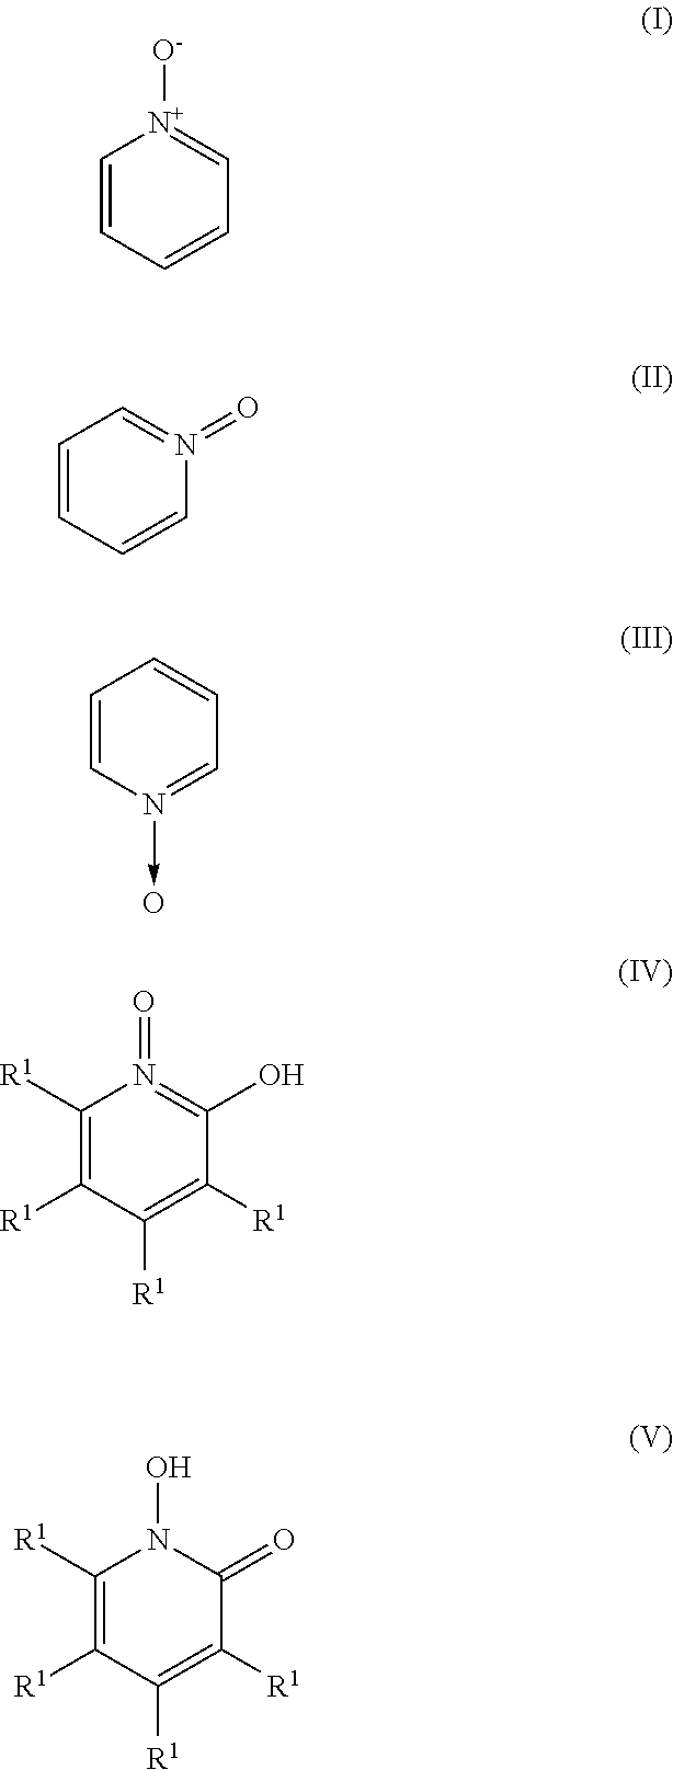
C1=CC=CC=[N+]1[O-].C1=CC=CN(=O)=C1.C1=CN(->O)=CC=C1.C1([R1])=C([R1])C([R1])=C([R1])C(O)=N1=O.C1([R1])=C([R1])C([R1])=C([R1])C(=O)N1O
